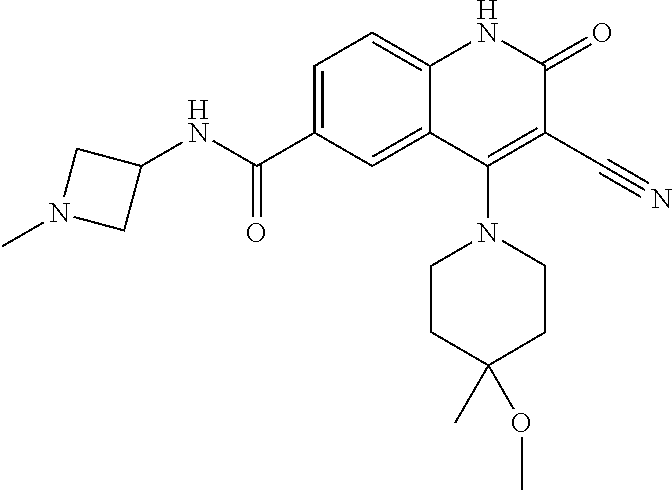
C1=C(C(NC2CN(C)C2)=O)C=C2C(=C1)NC(=O)C(C#N)=C2N1CCC(C)(OC)CC1
